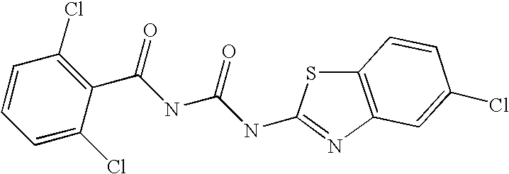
C1=CC=C(Cl)C(C(NC(NC2=NC3=C(S2)C=CC(Cl)=C3)=O)=O)=C1Cl
